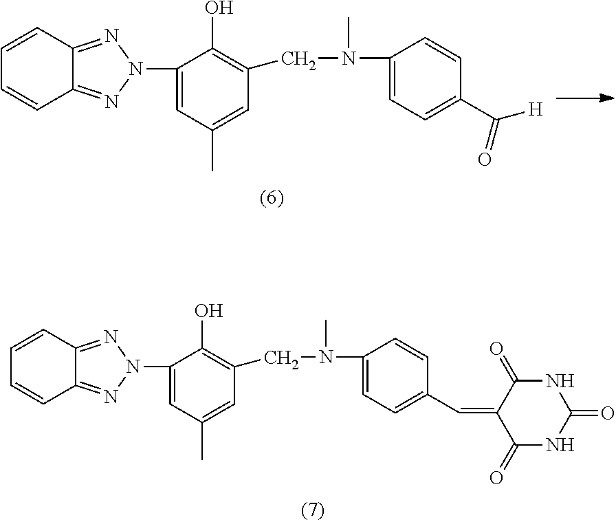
C1=C(N2N=C3C=CC=CC3=N2)C(O)=C(CN(C2=CC=C(C=C3C(=O)NC(=O)NC3=O)C=C2)C)C=C1C.C1=C(N2N=C3C=CC=CC3=N2)C(O)=C(CN(C2=CC=C(C([H])=O)C=C2)C)C=C1C
